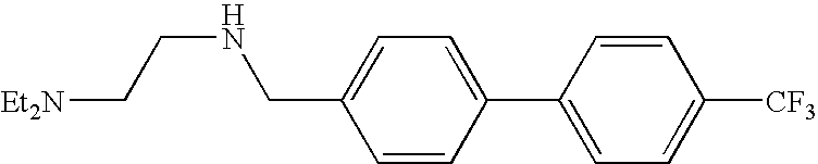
N(CC1=CC=C(C2=CC=C([CF3])C=C2)C=C1)CC[Et2N]
